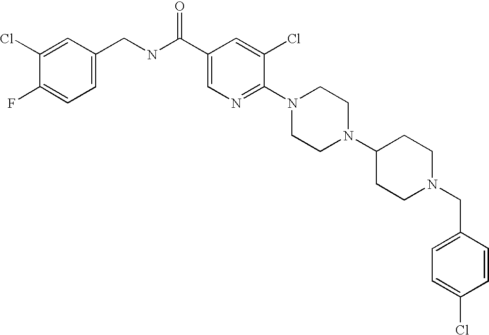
C(N1CCC(N2CCN(C3=NC=C(C(NCC4=CC=C(F)C(Cl)=C4)=O)C=C3Cl)CC2)CC1)C1=CC=C(Cl)C=C1
